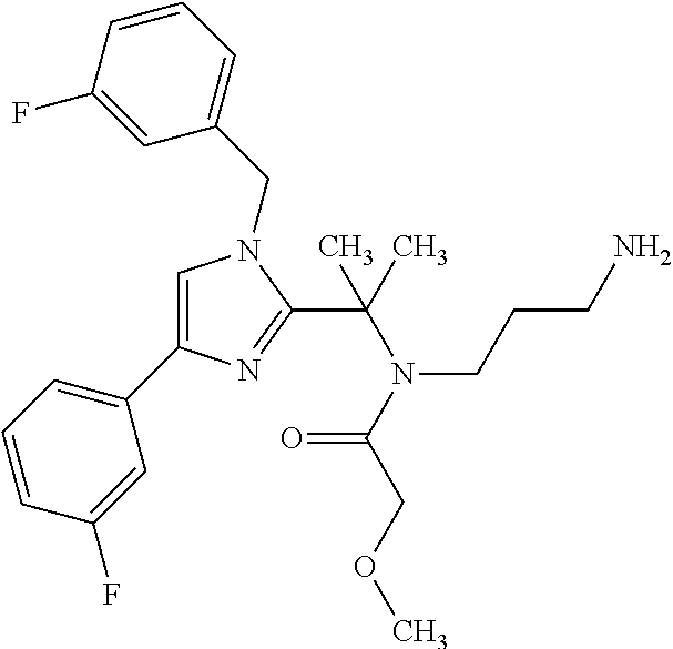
C1=C(C2=CC=CC(F)=C2)N=C(C(N(CCCN)C(=O)COC)(C)C)N1CC1=CC=CC(F)=C1
